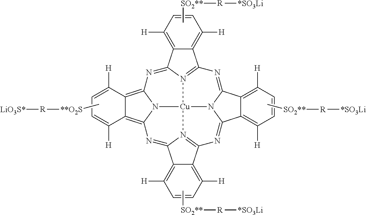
[LiO3S*][R][**O2S]C.[*SO3Li][R][SO2**]C.[R]([*SO3Li])[SO2**]C.[R]([*SO3Li])[SO2**]C.C12=C3N4C(=C1C([H])=CC=C2[H])N=C1C2=C([H])C=CC([H])=C2C2=N1[Cu]41N4=C(C5=C([H])C=CC([H])=C5C4=N3)N=C3C4=C([H])C=CC([H])=C4C(=N2)N31
